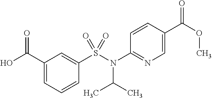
C1(C(O)=O)=CC=CC(S(N(C2=NC=C(C(OC)=O)C=C2)C(C)C)(=O)=O)=C1
